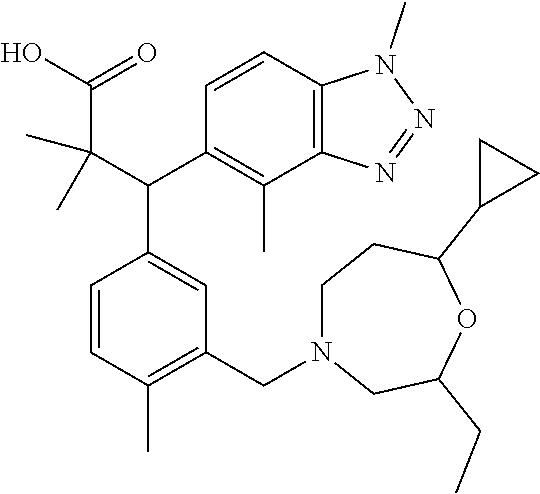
C1=CC(C)=C(CN2CCC(C3CC3)OC(CC)C2)C=C1C(C(C)(C)C(O)=O)C1=C(C)C2=C(C=C1)N(C)N=N2
